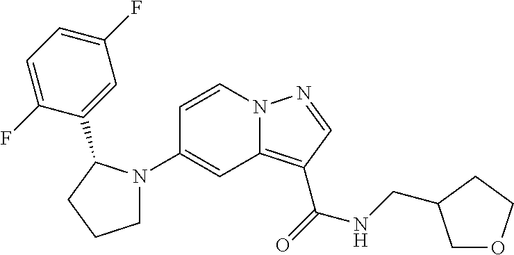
C1=CN2C(=C(C(=O)NCC3COCC3)C=N2)C=C1N1CCCC1C1=CC(F)=CC=C1F
